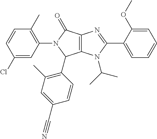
C12=C(N(C(C)C)C(C3=CC=CC=C3OC)=N1)C(C1=C(C)C=C(C#N)C=C1)N(C1=C(C)C=CC(Cl)=C1)C2=O
